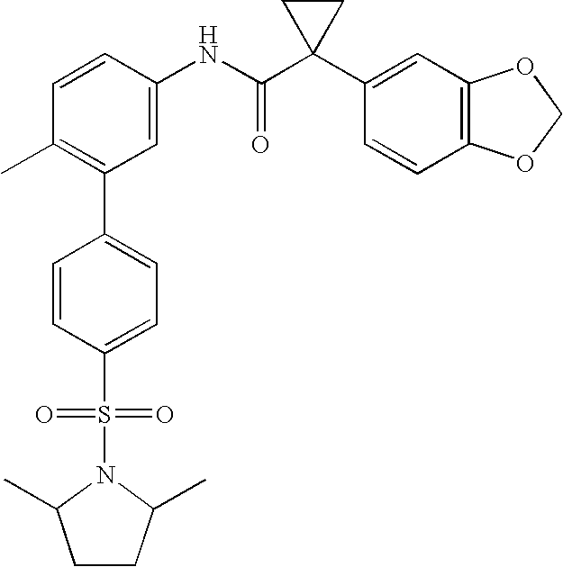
C1(NC(C2(C3=CC4=C(C=C3)OCO4)CC2)=O)=CC(C2=CC=C(S(=O)(=O)N3C(C)CCC3C)C=C2)=C(C)C=C1
